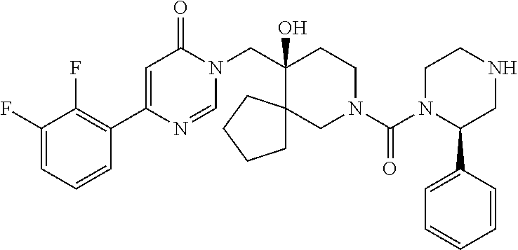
C1(C2=C(F)C(F)=CC=C2)=CC(=O)N(CC2(O)CCN(C(=O)N3C(C4=CC=CC=C4)CNCC3)CC23CCCC3)C=N1
